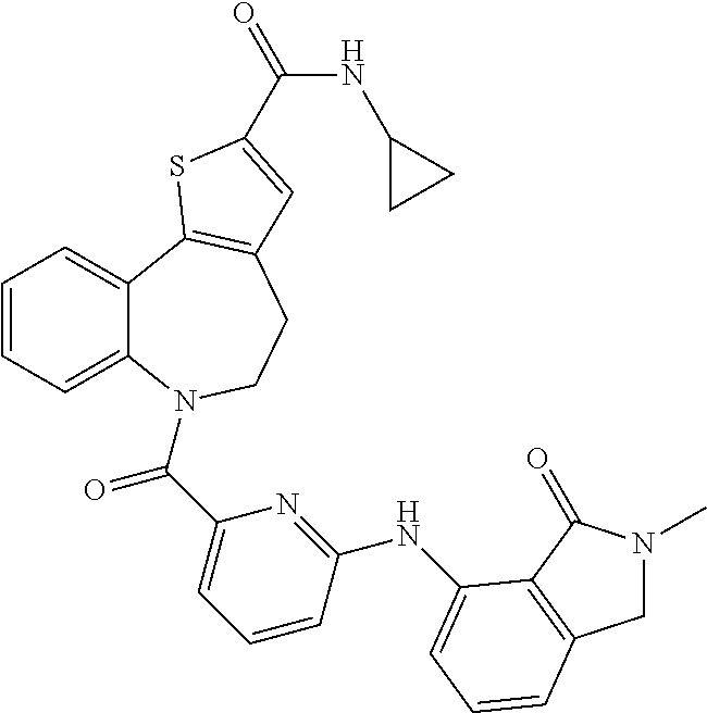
C1N(C)C(=O)C2=C1C=CC=C2NC1=NC(C(=O)N2C3=CC=CC=C3C3=C(CC2)C=C(C(NC2CC2)=O)S3)=CC=C1
